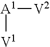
[A1]([V1])[V2]
